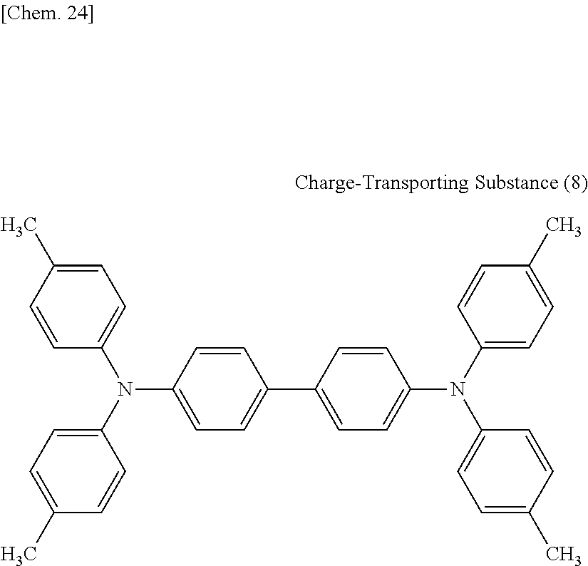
C1(C)=CC=C(N(C2=CC=C(C)C=C2)C2=CC=C(C3=CC=C(N(C4=CC=C(C)C=C4)C4=CC=C(C)C=C4)C=C3)C=C2)C=C1
